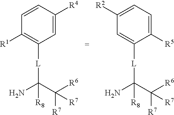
C1=CC([R4])=CC([L]C(N)(C([R6])([R7])[R7])[R8])=C1[R1].C1([R2])=CC=C([R5])C([L]C(N)(C([R6])([R7])[R7])[R8])=C1
